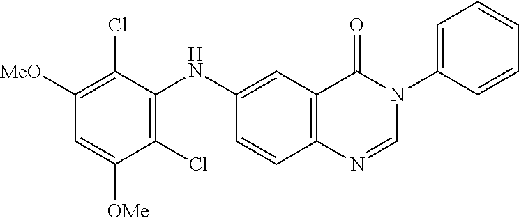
C1(Cl)=C([MeO])C=C([OMe])C(Cl)=C1NC1=CC2=C(C=C1)N=CN(C1=CC=CC=C1)C2=O
